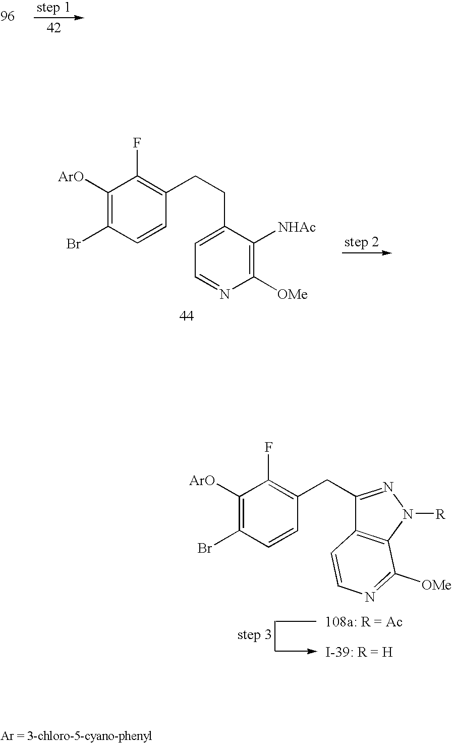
C1([ArO])=C(Br)C=CC(CCC2=CC=NC([OMe])=C2[NHAc])=C1F.C1([ArO])=C(Br)C=CC(CC2=NN([R])C3=C2C=CN=C3[OMe])=C1F
